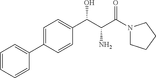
C1(C(C(C(N2CCCC2)=O)N)O)=CC=C(C2=CC=CC=C2)C=C1
